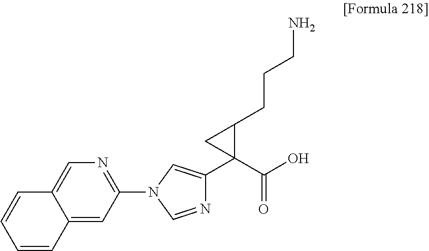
C1(N2C=NC(C3(C(O)=O)C(CCCN)C3)=C2)=NC=C2C(=C1)C=CC=C2
